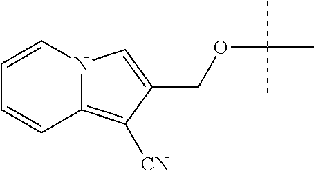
N12C(=C([CN])C(COC(C)(C)C)=C1)C=CC=C2
